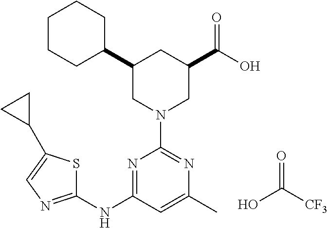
C1(C2CCCCC2)CN(C2=NC(C)=CC(NC3=NC=C(C4CC4)S3)=N2)CC(C(O)=O)C1.O=C(O)[CF3]
